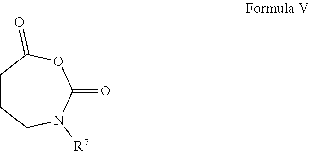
C1CCN([R7])C(=O)OC1=O
